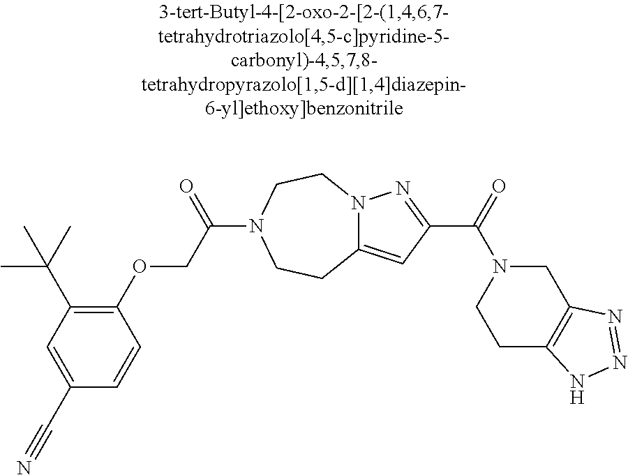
C1(C#N)=CC(C(C)(C)C)=C(OCC(=O)N2CCN3C(=CC(C(N4CCC5=C(C4)N=NN5)=O)=N3)CC2)C=C1
